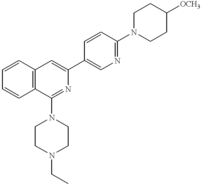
C1=CC2=C(C=C1)C(N1CCN(CC)CC1)=NC(C1=CN=C(N3CCC([OCH3])CC3)C=C1)=C2
